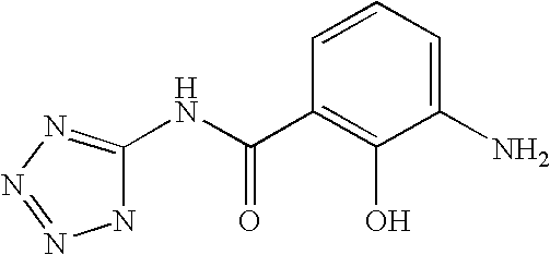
N1C(NC(=O)C2=C(O)C(N)=CC=C2)=NN=N1
